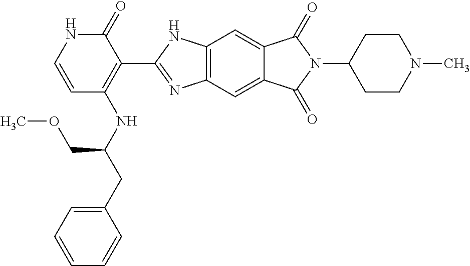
C1=CC(NC(CC2=CC=CC=C2)COC)=C(C2=NC3=C(N2)C=C2C(=C3)C(=O)N(C3CCN(C)CC3)C2=O)C(=O)N1
